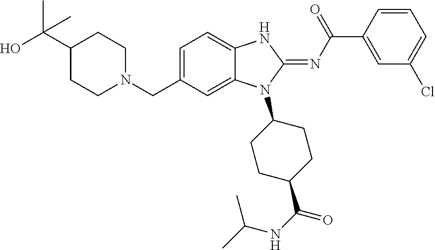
C1=C(CN2CCC(C(O)(C)C)CC2)C=C2C(=C1)NC(=NC(C1=CC(Cl)=CC=C1)=O)N2C1CCC(C(NC(C)C)=O)CC1
